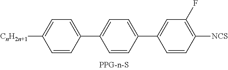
[CnH2n+1]C1=CC=C(C2=CC=C(C3=CC(F)=C([NCS])C=C3)C=C2)C=C1
